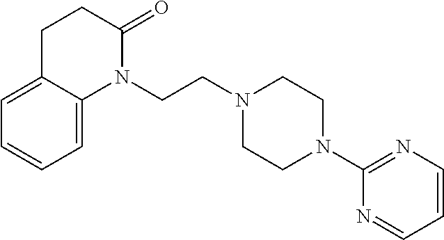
N1(CCN2CCN(C3=NC=CC=N3)CC2)C(=O)CCC2=CC=CC=C12
